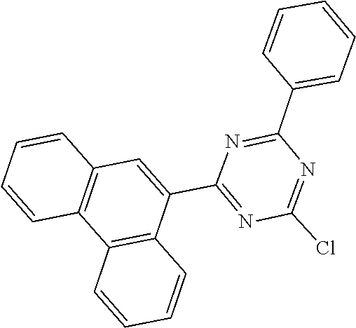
C1=CC=C(C2=NC(C3=CC4=C(C5=C3C=CC=C5)C=CC=C4)=NC(Cl)=N2)C=C1
